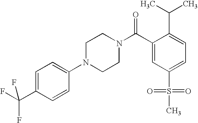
FC(C1=CC=C(N2CCN(C(C3=CC(S(=O)(=O)C)=CC=C3C(C)C)=O)CC2)C=C1)(F)F
